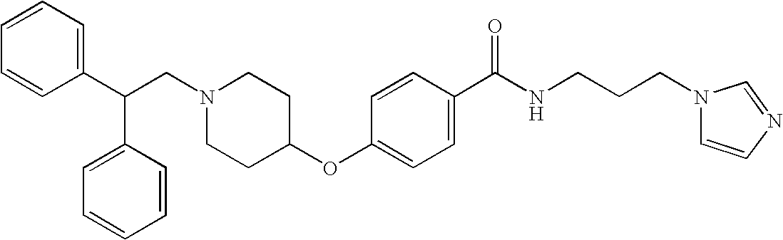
N1(CC(C2=CC=CC=C2)C2=CC=CC=C2)CCC(OC2=CC=C(C(NCCCN3C=CN=C3)=O)C=C2)CC1
